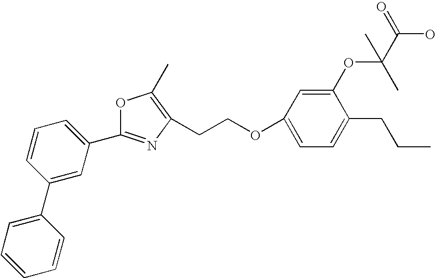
C1=CC=C(C2=NC(CCOC3=CC=C(CCC)C(OC(C(O)=O)(C)C)=C3)=C(C)O2)C=C1C1=CC=CC=C1
